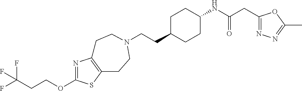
N1=C(OCCC(F)(F)F)SC2=C1CCN(CCC1CCC(NC(CC3=NN=C(C)O3)=O)CC1)CC2
